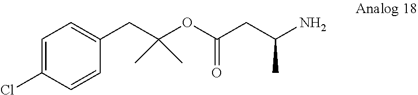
C1=C(Cl)C=CC(CC(OC(CC(N)C)=O)(C)C)=C1
